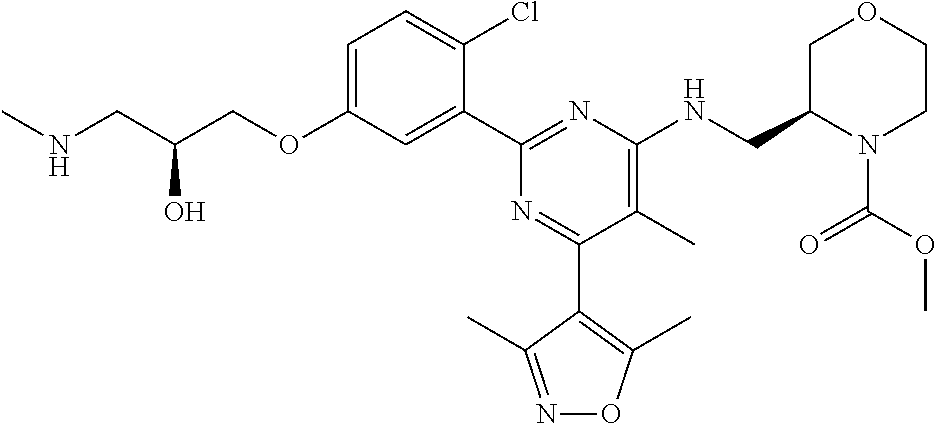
C1=C(OCC(CNC)O)C=C(C2=NC(NCC3N(C(OC)=O)CCOC3)=C(C)C(C3=C(C)ON=C3C)=N2)C(Cl)=C1
